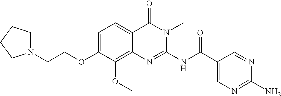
C1=C(OCCN2CCCC2)C(OC)=C2C(=C1)C(=O)N(C)C(NC(C1=CN=C(N)N=C1)=O)=N2
